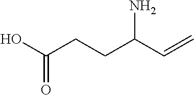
OC(CCC(C=C)N)=O
